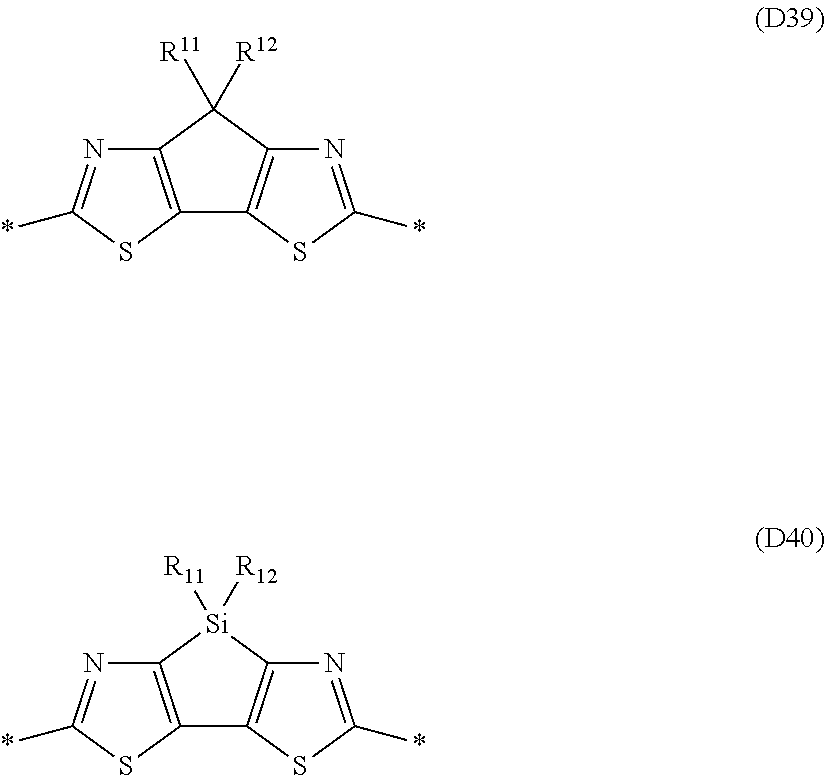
C12=C(C([R12])([R11])C3=C1SC(*)=N3)N=C(*)S2.C12=C([Si]([R12])([R11])C3=C1SC(*)=N3)N=C(*)S2
